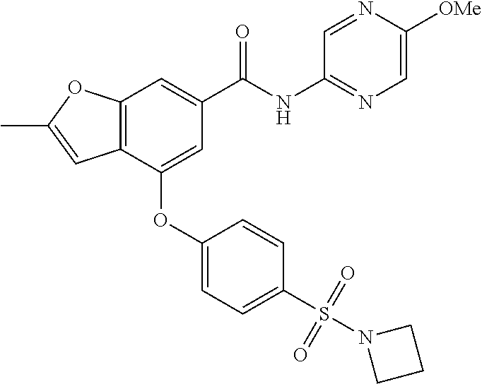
C12=C(C(OC3=CC=C(S(N4CCC4)(=O)=O)C=C3)=CC(C(NC3=NC=C([OMe])N=C3)=O)=C1)C=C(C)O2
